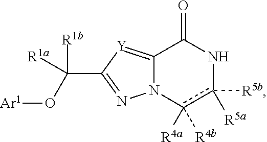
N12C(=[Y]C(C([R1a])(O[Ar1])[R1b])=N1)C(=O)Nc([R5a])([R5b])c2([R4a])[R4b]
